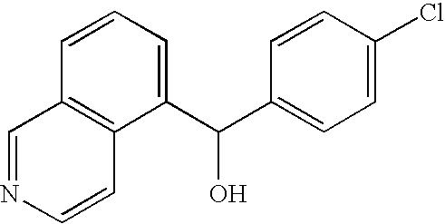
C1(C(C2=CC=C(Cl)C=C2)O)=CC=CC2=C1C=CN=C2
